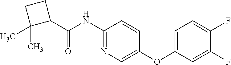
C1(NC(C2CCC2(C)C)=O)=NC=C(OC2=CC=C(F)C(F)=C2)C=C1
